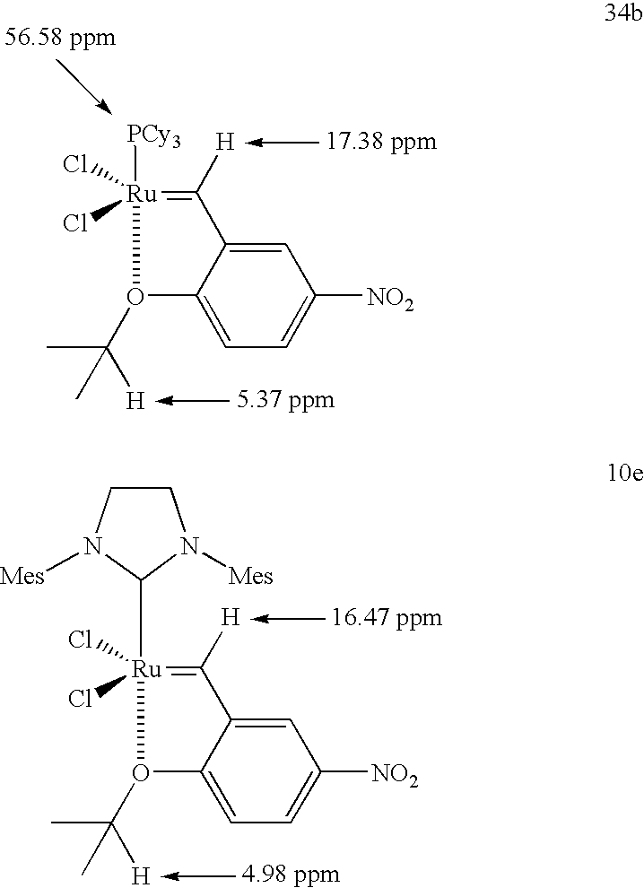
C1=C2C(=CC=C1[NO2])O(C(C)([H])C)[Ru](Cl)(Cl)([PCy3])=C2[H].C1=C2C(=CC=C1[NO2])O(C(C)([H])C)[Ru](Cl)(Cl)(C1N([Mes])CCN1[Mes])=C2[H]
